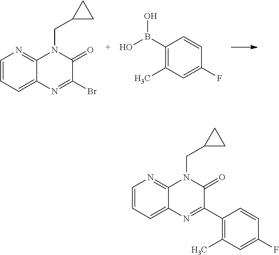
C1=CC=C2C(=N1)N(CC1CC1)C(=O)C(Br)=N2.C1(B(O)O)=C(C)C=C(F)C=C1.C1=CC=C2C(=N1)N(CC1CC1)C(=O)C(C1=C(C)C=C(F)C=C1)=N2
